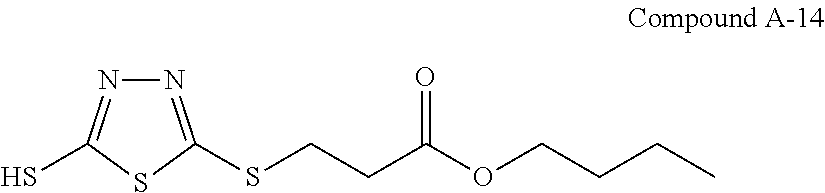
N1=C(SCCC(OCCCC)=O)SC(S)=N1
